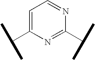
C1=C(C(C)C)N=C(C(C)C)N=C1
